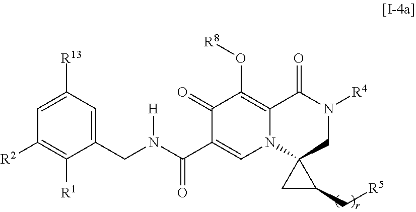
C1=C([R13])C=C(CN(C(C2=CN3C(=C(O[R8])C2=O)C(=O)N([R4])CC32CC2C[R5])=O)[H])C([R1])=C1[R2]
